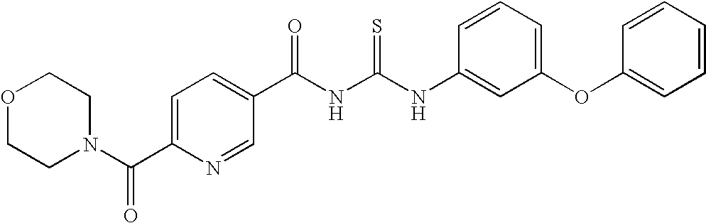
C(NC(NC1=CC(OC2=CC=CC=C2)=CC=C1)=S)(=O)C1=CC=C(C(N2CCOCC2)=O)N=C1
